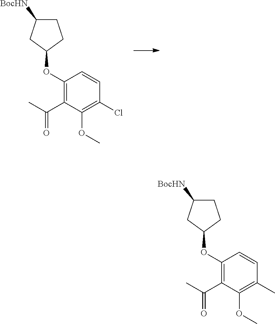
O(C)C1=C(C)C=CC(OC2CC([BocHN])CC2)=C1C(=O)C.O(C)C1=C(Cl)C=CC(OC2CC([BocHN])CC2)=C1C(=O)C
